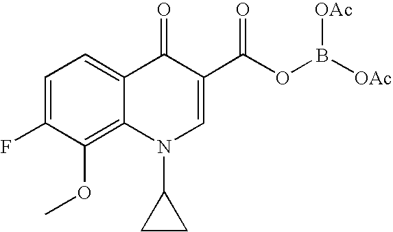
C1=C(F)C(OC)=C2C(=C1)C(=O)C(C(OB([OAc])[OAc])=O)=CN2C1CC1
